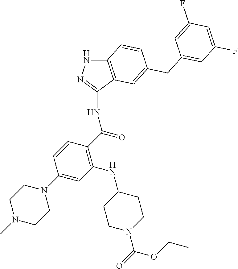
C12=C(C(NC(C3=C(NC4CCN(C(=O)OCC)CC4)C=C(N4CCN(C)CC4)C=C3)=O)=NN1)C=C(CC1=CC(F)=CC(F)=C1)C=C2
